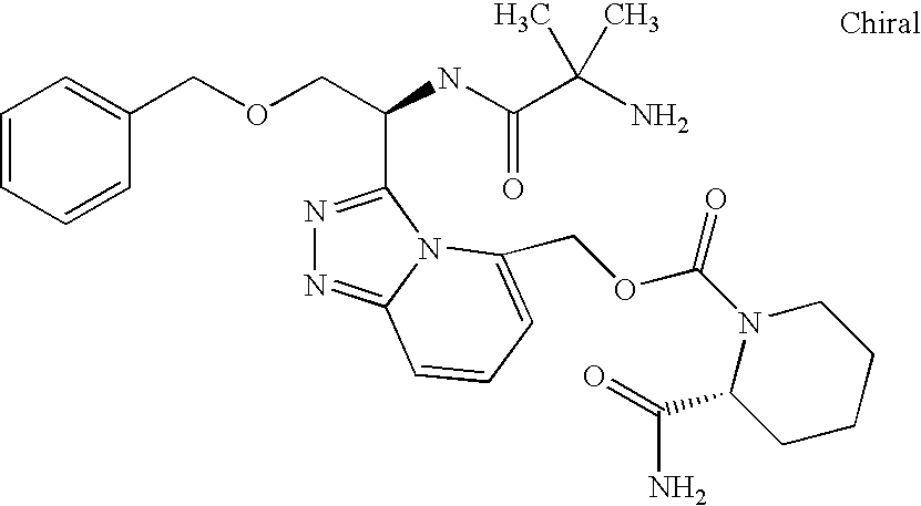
C(OCC(C1=NN=C2N1C(COC(N1C(C(N)=O)CCCC1)=O)=CC=C2)NC(=O)C(C)(N)C)C1=CC=CC=C1
